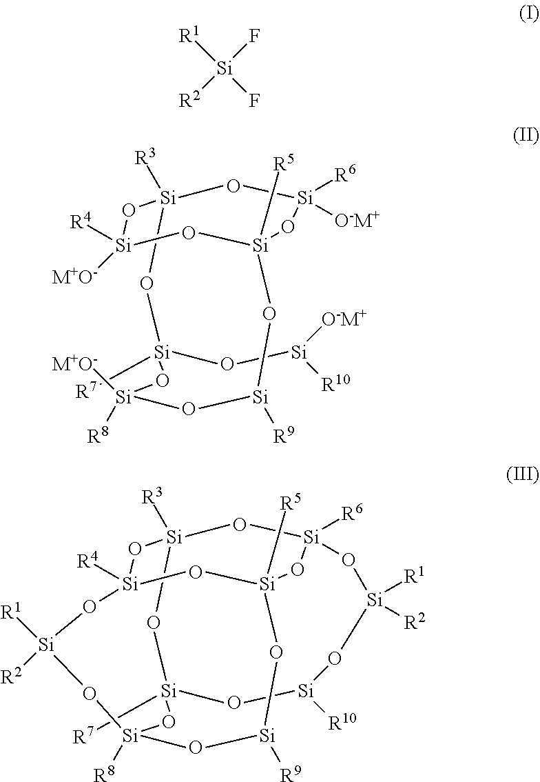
[R1][Si](F)(F)[R2].[R7][Si]1(O[Si]([R10])[O-M+])O[Si]2([R3])O[Si]([O-M+])([R6])O[Si]([R5])(O[Si]([R9])O[Si]([M+O-])([R8])O1)O[Si]([R4])([M+O-])O2.[R7][Si]12O[Si]3([R3])O[Si]([R6])(O[Si]4([R5])O[Si]([R9])O[Si]([R8])(O1)O[Si]([R1])([R2])O[Si]([R4])(O4)O3)O[Si]([R1])([R2])O[Si]([R10])O2
